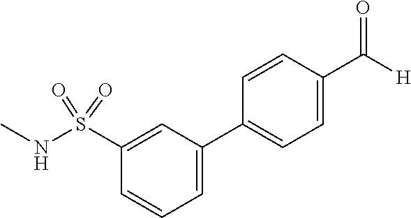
C1=C(C2=CC=C(C(=O)[H])C=C2)C=C(S(NC)(=O)=O)C=C1
